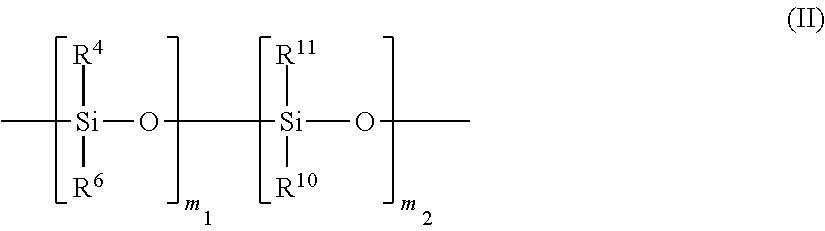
C[Si]([R4])([R6])O[Si]([R11])([R10])OC
